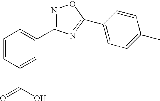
C1=CC(C(=O)O)=CC(C2=NOC(C3=CC=C(C)C=C3)=N2)=C1
